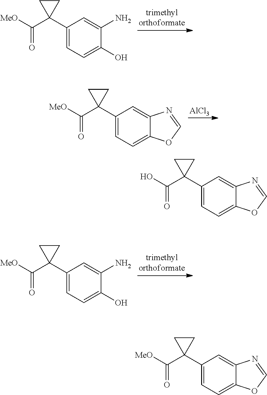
C1(C2(C([MeO])=O)CC2)=CC=C(O)C(N)=C1.[AlCl3].C1(C2(C([MeO])=O)CC2)=CC=C2C(=C1)N=CO2.C1(C2(C([MeO])=O)CC2)=CC=C(O)C(N)=C1.C1(C2(C(O)=O)CC2)=CC=C2C(=C1)N=CO2.C1(C2(C([MeO])=O)CC2)=CC=C2C(=C1)N=CO2
